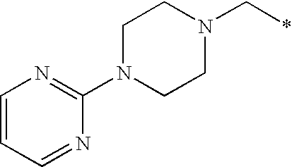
C1(N2CCN(C*)CC2)=NC=CC=N1
